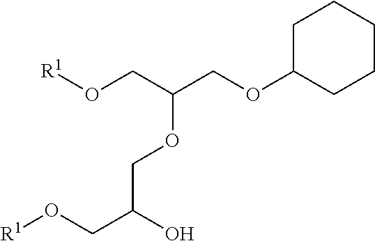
[R1]OCC(COC1CCCCC1)OCC(CO[R1])O
